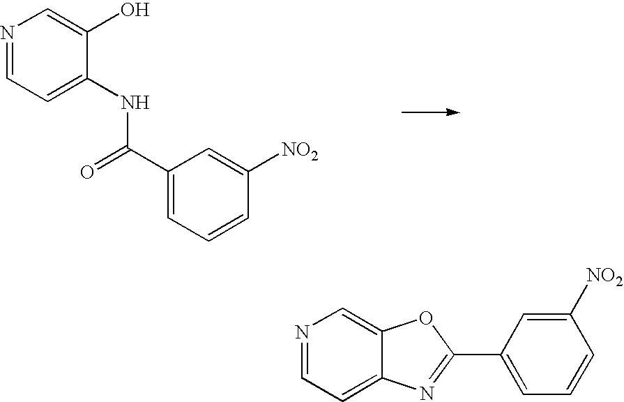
N1=CC=C(NC(=O)C2=CC=CC([NO2])=C2)C(O)=C1.N1=CC=C2C(=C1)OC(C1=CC=CC([NO2])=C1)=N2
